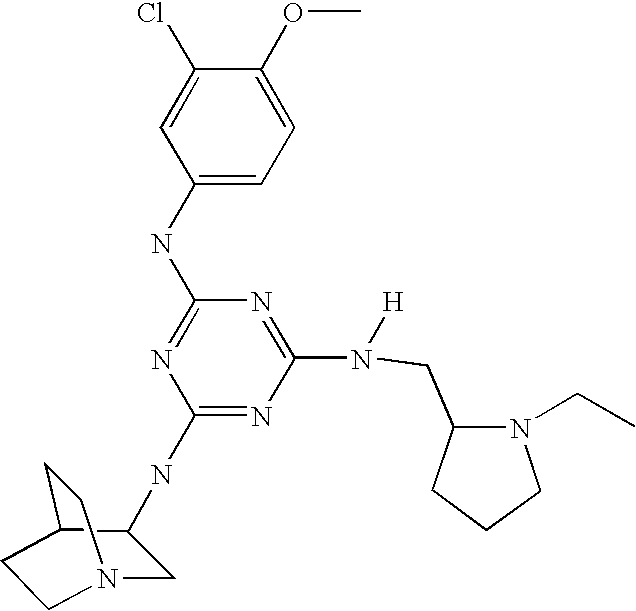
C1(NC2=NC(NC3CN4CCC3CC4)=NC(N([H])CC3N(CC)CCC3)=N2)=CC=C(OC)C(Cl)=C1
